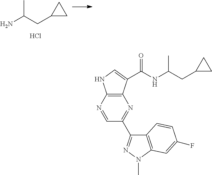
CC(N)CC1CC1.Cl.C1=NC2=C(N=C1C1=NN(C)C3=C1C=CC(F)=C3)C(C(NC(C)CC1CC1)=O)=CN2
